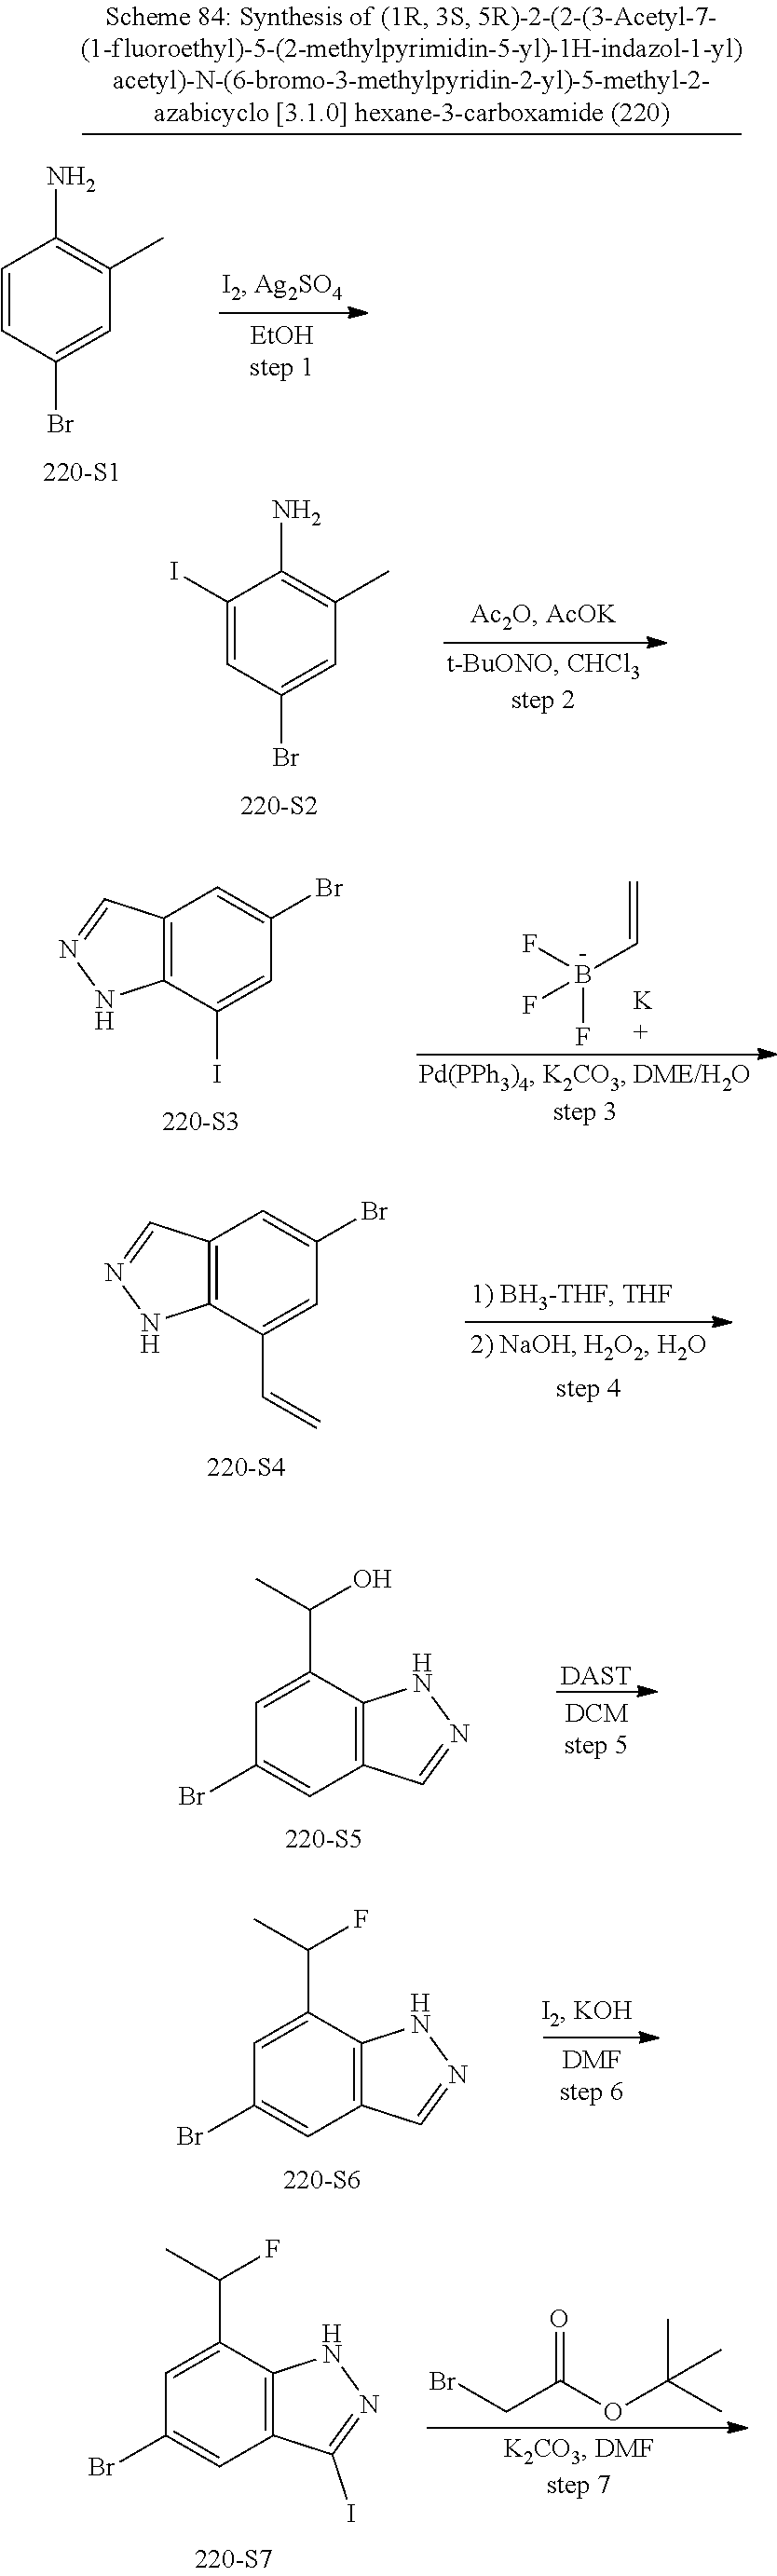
C1(I)=CC(Br)=CC(C)=C1N.C12=C(C(I)=CC(Br)=C1)NN=C2.B(C=C)(F)(F)F.C12=C(C(C=C)=CC(Br)=C1)NN=C2.C1=C(C(C)O)C2=C(C=C1Br)C=NN2.[DAST].C1=C(C(C)F)C2=C(C=C1Br)C=NN2.C1=C(C(C)F)C2=C(C=C1Br)C(I)=NN2.BrCC(OC(C)(C)C)=O.C1=CC(Br)=CC(C)=C1N
